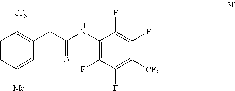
C1=CC([Me])=CC(CC(NC2=C(F)C(F)=C([CF3])C(F)=C2F)=O)=C1[CF3]
